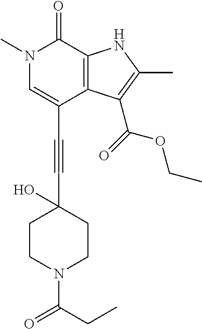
C(C1=CN(C)C(=O)C2=C1C(C(=O)OCC)=C(C)N2)#CC1(O)CCN(C(CC)=O)CC1
